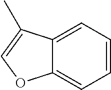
C1=CC=C2C(=C1)OC=C2C
